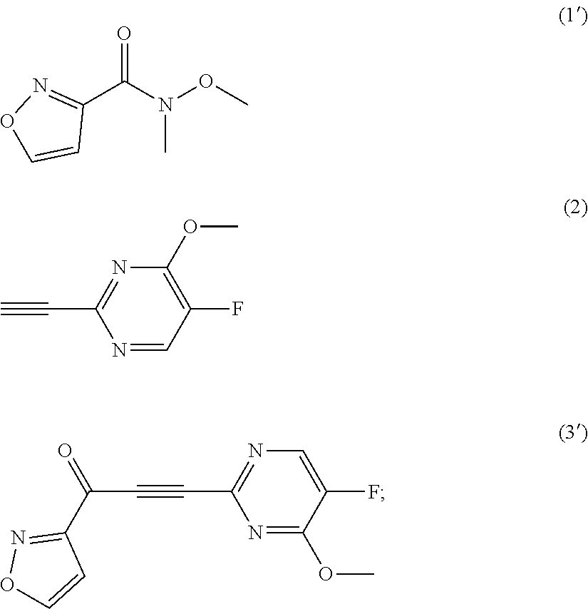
CN(C(C1=NOC=C1)=O)OC.C(#C)C1=NC(OC)=C(F)C=N1.C(C#CC1=NC=C(F)C(OC)=N1)(C1=NOC=C1)=O
